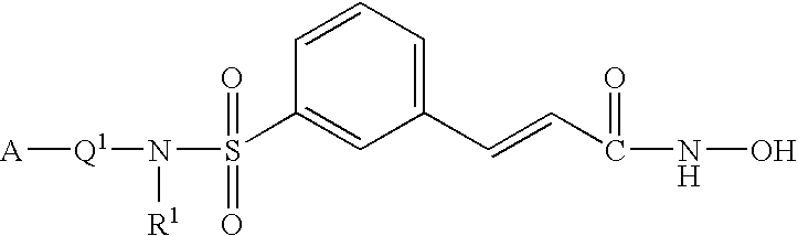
C1(C=CC(=O)NO)=CC=CC(S(N([Q1][A])[R1])(=O)=O)=C1
